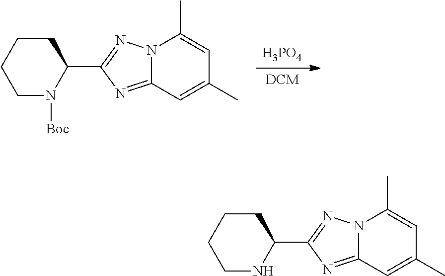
[DCM].[H3PO4].C1CCCC(C2=NN3C(=N2)C=C(C)C=C3C)N1[Boc].C1CCCC(C2=NN3C(=N2)C=C(C)C=C3C)N1
